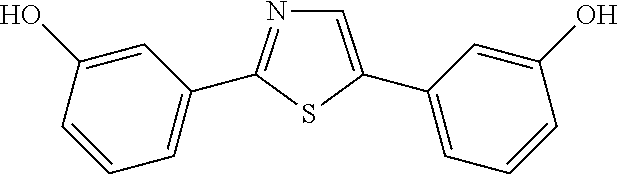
C1=C(C2=CC=CC(O)=C2)SC(C2=CC=CC(O)=C2)=N1
